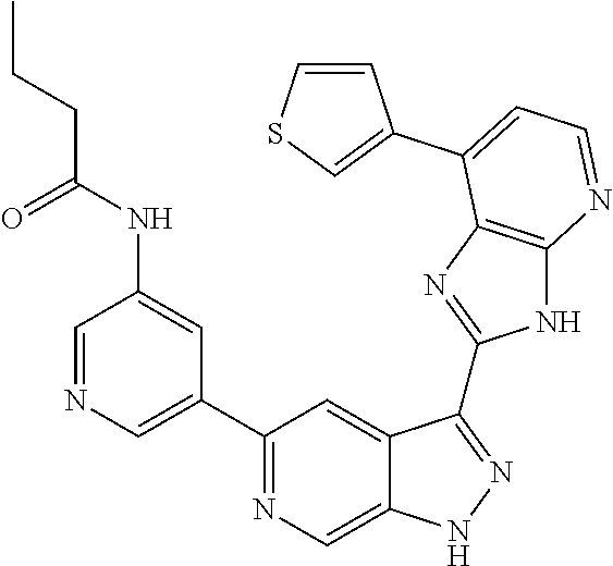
C1=NC=C(C2=NC=C3C(=C2)C(C2=NC4=C(N2)N=CC=C4C2=CSC=C2)=NN3)C=C1NC(=O)CCC
